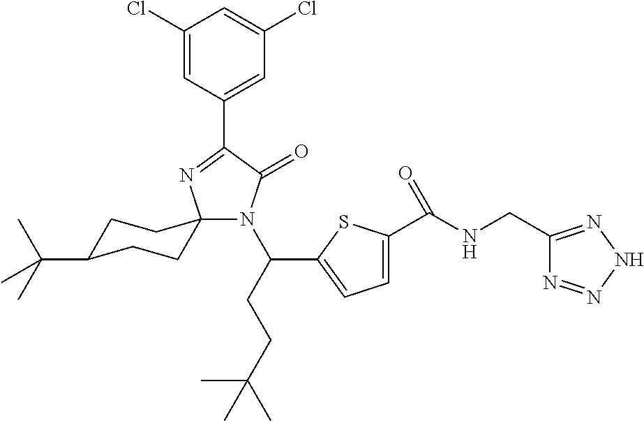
N1(C(CCC(C)(C)C)C2=CC=C(C(NCC3=NNN=N3)=O)S2)C(=O)C(C2=CC(Cl)=CC(Cl)=C2)=NC12CCC(C(C)(C)C)CC2
